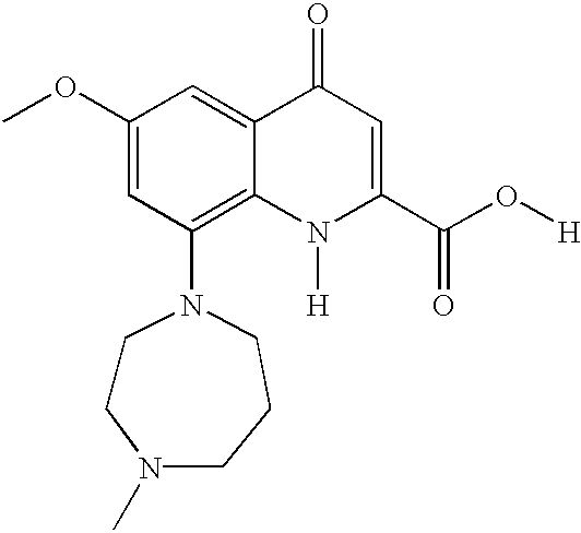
C1(OC)=CC(N2CCN(C)CCC2)=C2C(=C1)C(=O)C=C(C(O[H])=O)N2[H]
